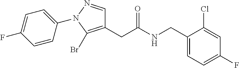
C1(CNC(CC2=C(Br)N(C3=CC=C(F)C=C3)N=C2)=O)=CC=C(F)C=C1Cl
